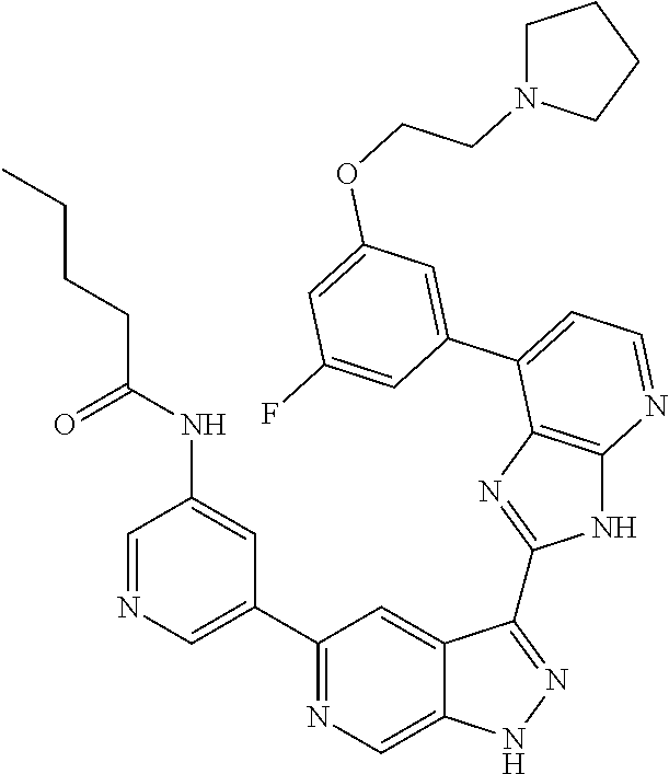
C1(C2=NC=C3C(=C2)C(C2=NC4=C(N2)N=CC=C4C2=CC(OCCN4CCCC4)=CC(F)=C2)=NN3)=CN=CC(NC(CCCC)=O)=C1
